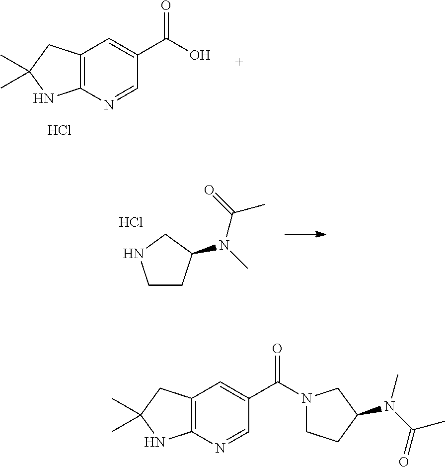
C12=C(N=CC(C(O)=O)=C1)NC(C)(C)C2.Cl.C1CC(N(C)C(=O)C)CN1.Cl.C12=C(N=CC(C(N3CCC(N(C(=O)C)C)C3)=O)=C1)NC(C)(C)C2
